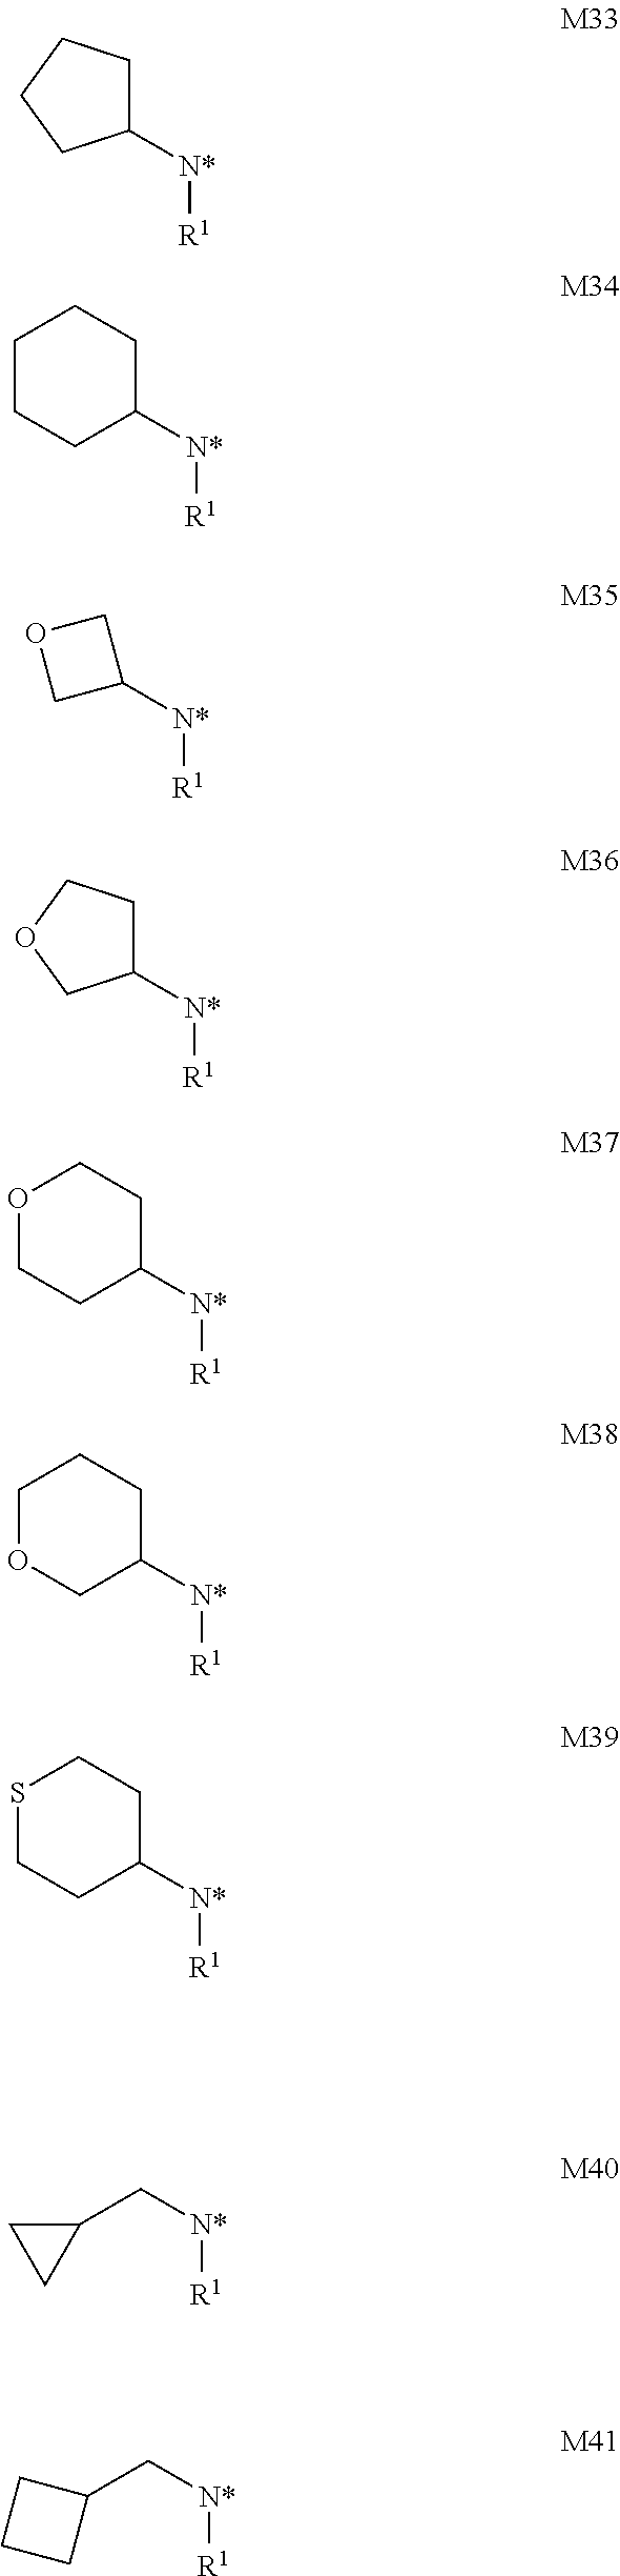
C1([N*][R1])CCCC1.C1([N*][R1])CCCCC1.C1([N*][R1])COC1.C1([N*][R1])CCOC1.C1([N*][R1])CCOCC1.C1([N*][R1])CCCOC1.C1([N*][R1])CCSCC1.C([N*][R1])C1CC1.C([N*][R1])C1CCC1
